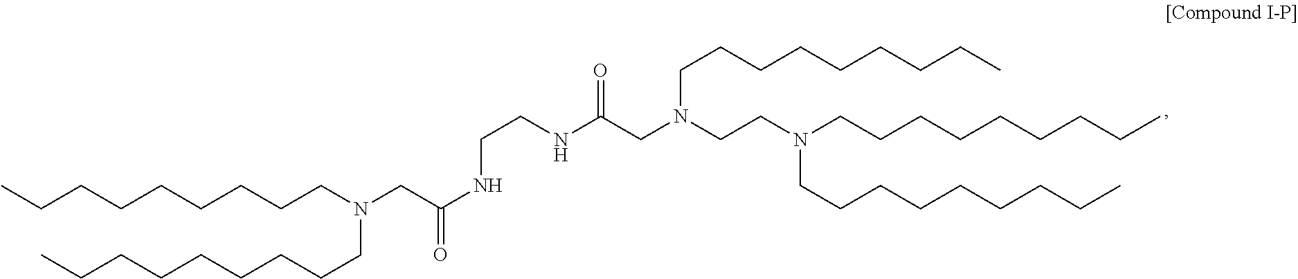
N(C(CN(CCN(CCCCCCCCC)CCCCCCCCC)CCCCCCCCC)=O)CCNC(CN(CCCCCCCCC)CCCCCCCCC)=O
